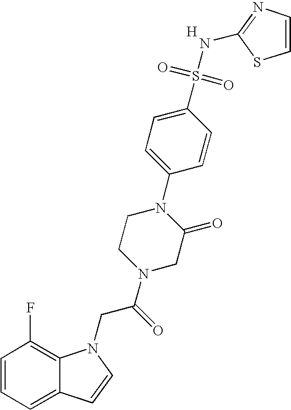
C1=CC=C2C(=C1F)N(CC(N1CC(=O)N(C3=CC=C(S(=O)(=O)NC4=NC=CS4)C=C3)CC1)=O)C=C2.[H]
